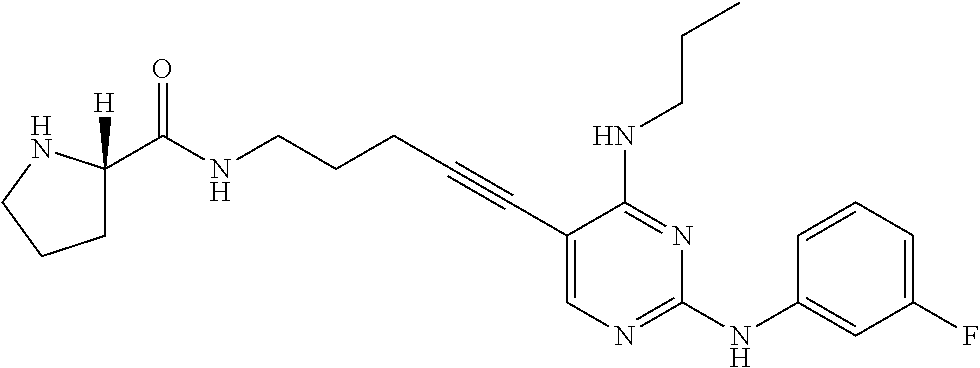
C1(C#CCCCNC(=O)C2([H])CCCN2)=CN=C(NC2=CC(F)=CC=C2)N=C1NCCC
